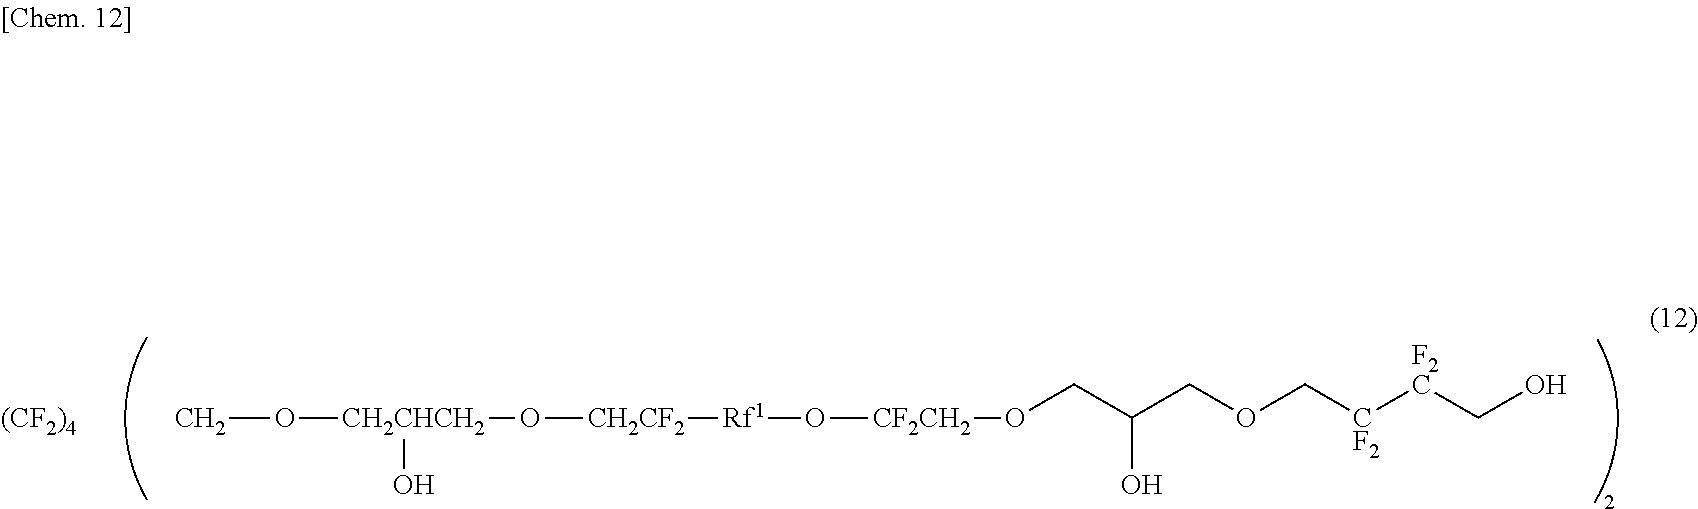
[(CF2)4].CO[CH2CHCH2](O[CH2CF2][Rf1]O[CF2CH2]OCC(COC[CF2][F2C]CO)O)O
